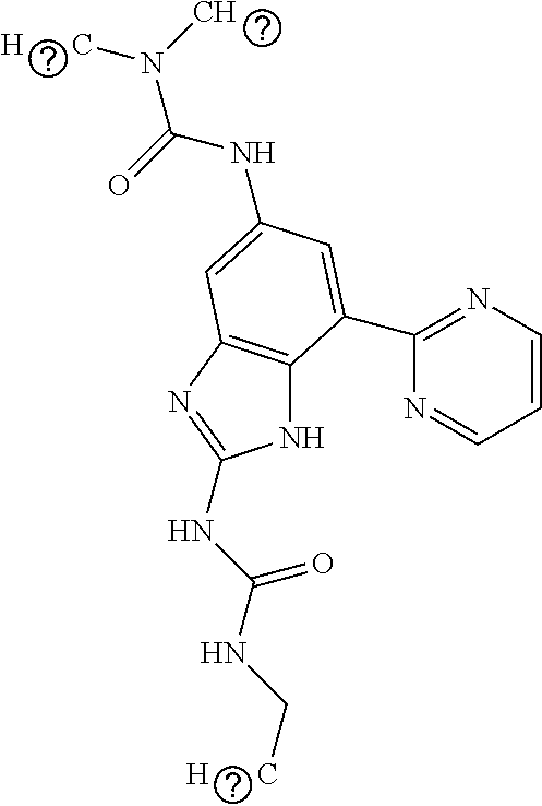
N1C2=C(N=C1NC(NC[H      C])=O)C=C(NC(N(C)[H      C])=O)C=C2C1=NC=CC=N1
